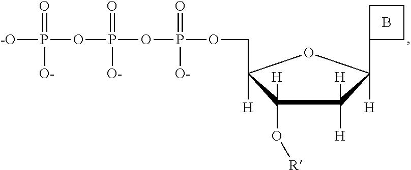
C1(O[R])([H])C([H])(COP(OP(OP([-O])(=O)[O-])(=O)[O-])(=O)[O-])OC([H])(C2CCC2)C1([H])[H].B
